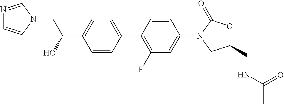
C(C1=CC=C(C2=C(F)C=C(N3CC(CNC(C)=O)OC3=O)C=C2)C=C1)(O)CN1C=NC=C1
